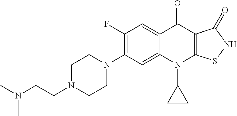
C12=CC(N3CCN(CCN(C)C)CC3)=C(F)C=C1C(=O)C1=C(N2C2CC2)SNC1=O
